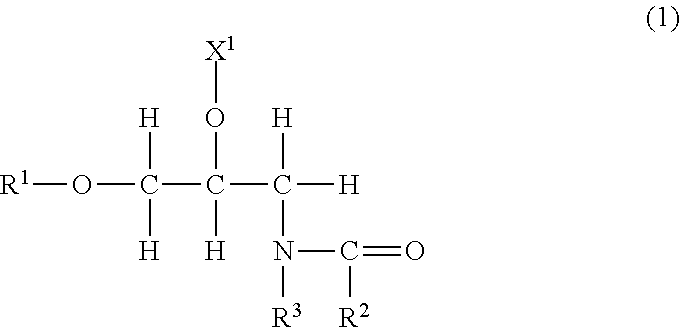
[R1]OC(C(C([H])([H])N([R3])C(=O)[R2])(O[X1])[H])([H])[H]
